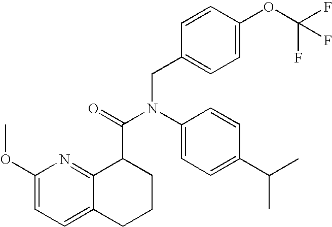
C1(OC)=CC=C2C(=N1)C(C(=O)N(C1=CC=C(C(C)C)C=C1)CC1=CC=C(OC(F)(F)F)C=C1)CCC2
